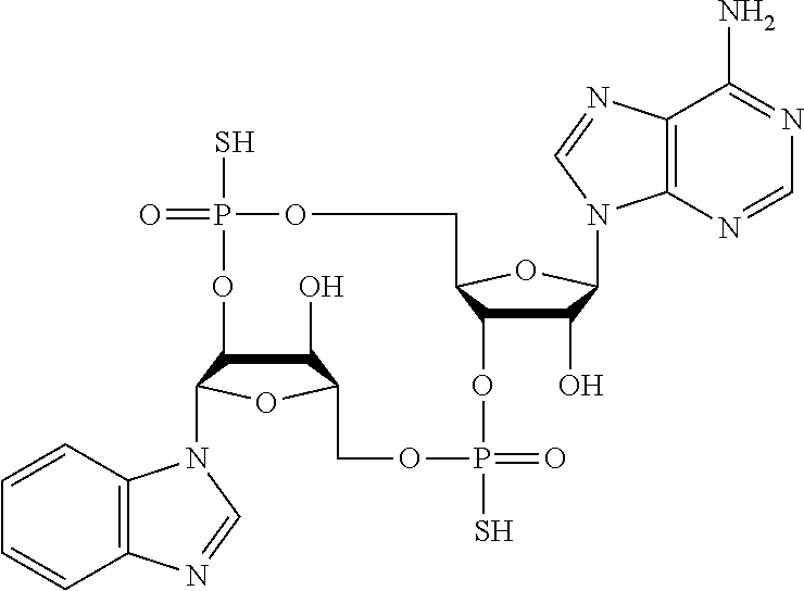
C1(O)C2C(N3C4=C(C=CC=C4)N=C3)OC1COP(S)(=O)OC1C(O)C(N3C4=C(C(N)=NC=N4)N=C3)OC1COP(S)(=O)O2
